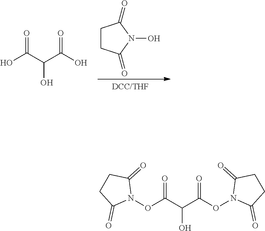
C1C(=O)N(OC(=O)C(O)C(ON2C(=O)CCC2=O)=O)C(=O)C1.OC(C(C(O)=O)O)=O.C1CC(=O)N(O)C1=O
